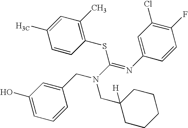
C1(O)=CC=CC(CN(CC2([H])CCCCC2)C(=NC2=CC(Cl)=C(F)C=C2)SC2=C(C)C=C(C)C=C2)=C1
